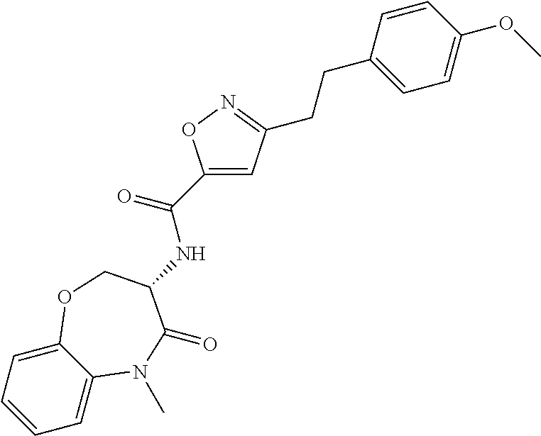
C1=CC=C2C(=C1)N(C)C(=O)C(NC(=O)C1=CC(CCC3=CC=C(OC)C=C3)=NO1)CO2
